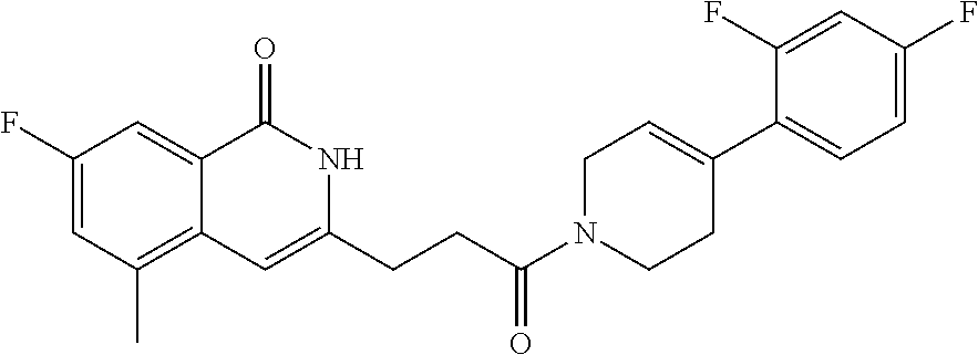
C1(F)=CC(C)=C2C(=C1)C(=O)NC(CCC(N1CCC(C3=CC=C(F)C=C3F)=CC1)=O)=C2
